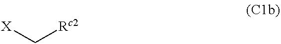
C([Rc2])[X]
